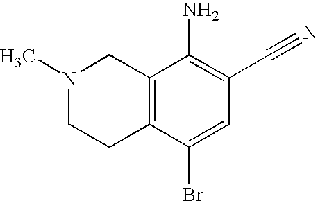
C12=C(C(Br)=CC(C#N)=C1N)CCN(C)C2
